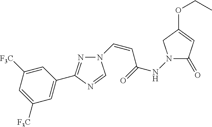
N1=C(C2=CC([F3C])=CC([F3C])=C2)N=CN1C=CC(=O)NN1C(=O)C=C(OCC)C1
